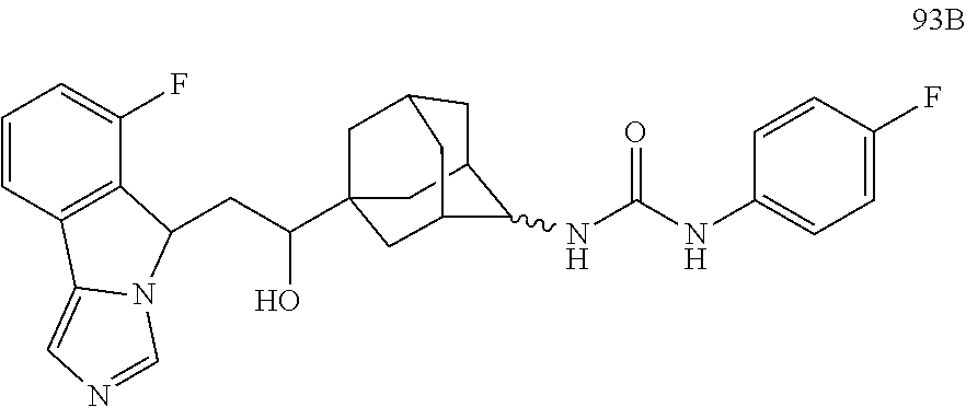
C(C(C12CC3CC(C(NC(NC4=CC=C(F)C=C4)=O)C(C1)C3)C2)O)C1C2=C(C=CC=C2F)C2=CN=CN21
